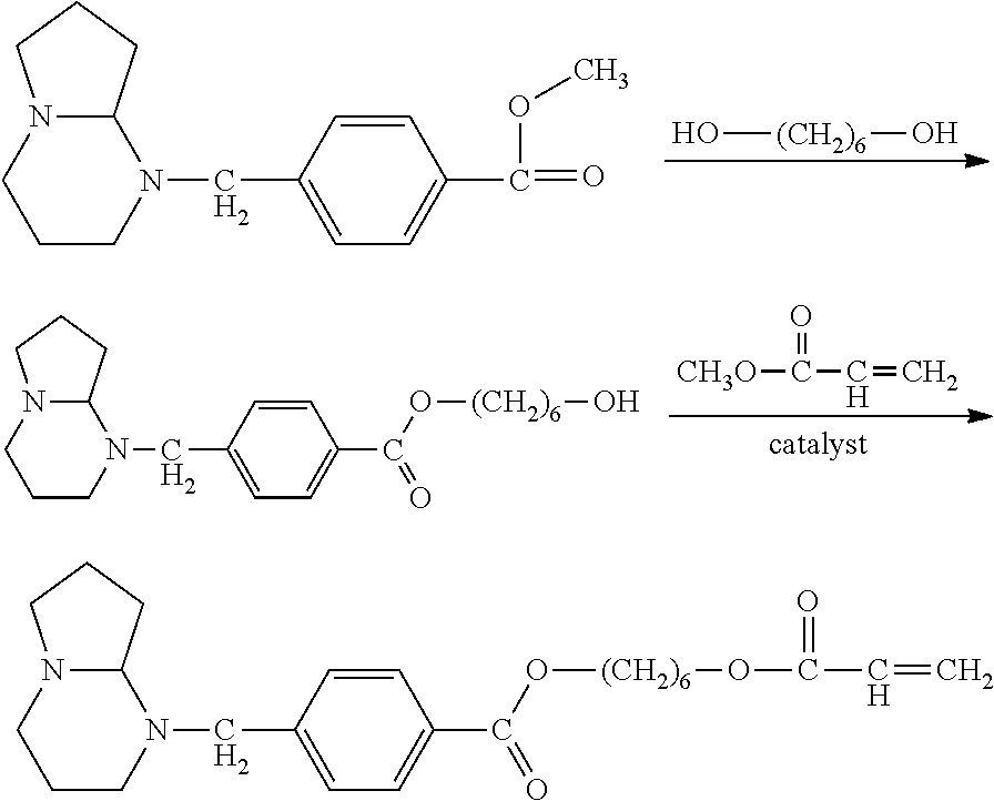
O[(CH2)6]O.C12N(CCCN1CC1=CC=C(C(=O)OC)C=C1)CCC2.[CH3O]C(C=C)=O.C12N(CCCN1CC1=CC=C(C(=O)O[(CH2)6]O)C=C1)CCC2.C12N(CCCN1CC1=CC=C(C(=O)O[(CH2)6]OC(C=C)=O)C=C1)CCC2
